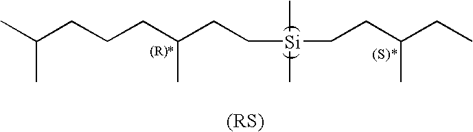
CC(CCCC(CC[Si](C)(C)CCC(CC)C)C)C.[(S)*]
